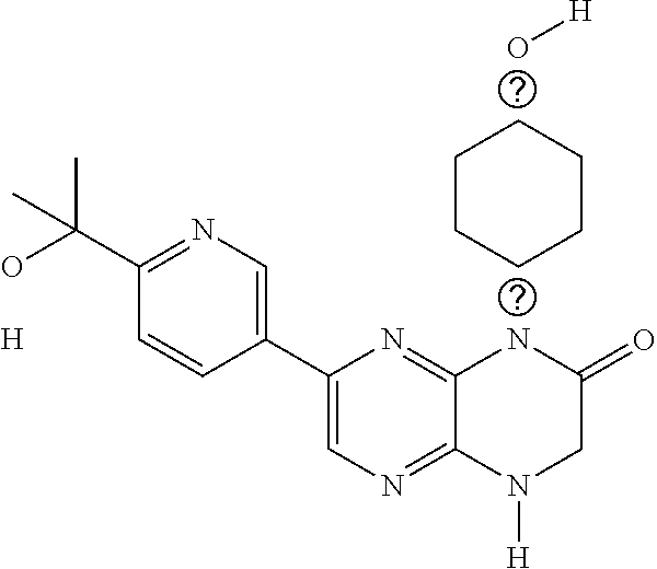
[H].C12=NC(C3=CN=C(C(C)(O)C)C=C3)=CN=C1N([H])CC(=O)N2.O[H].C1CCCCC1
